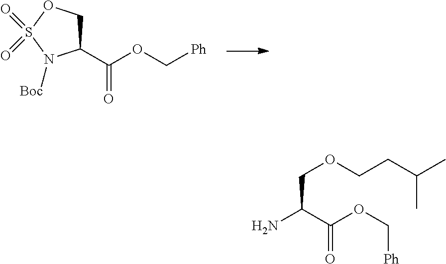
C(COCCC(C)C)(C(OC[Ph])=O)N.C1(C(OC[Ph])=O)COS(=O)(=O)N1[Boc]
